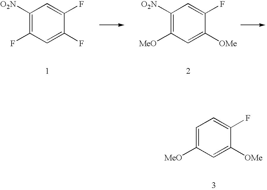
C1([O2N])=C(F)C=C(F)C(F)=C1.C1([O2N])=C([MeO])C=C([OMe])C(F)=C1.C1=C([MeO])C=C([OMe])C(F)=C1
